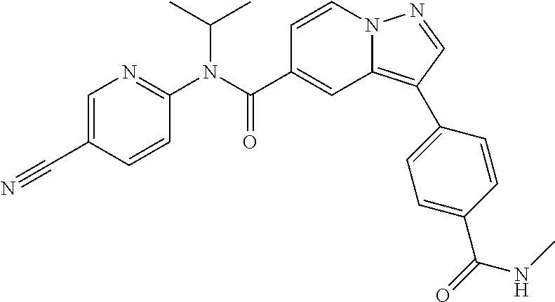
C1=CN2C(=C(C3=CC=C(C(=O)NC)C=C3)C=N2)C=C1C(N(C1=NC=C(C#N)C=C1)C(C)C)=O
